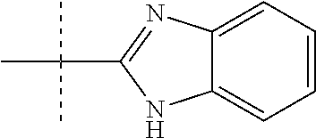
C12=CC=CC=C1N=C(C(C)(C)C)N2
